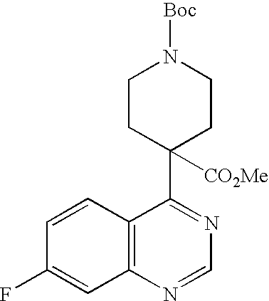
C1CC(C2=NC=NC3=C2C=CC(F)=C3)([CO2Me])CCN1[Boc]
